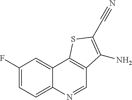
C1(F)=CC=C2C(=C1)C1=C(C=N2)C(N)=C(C#N)S1
